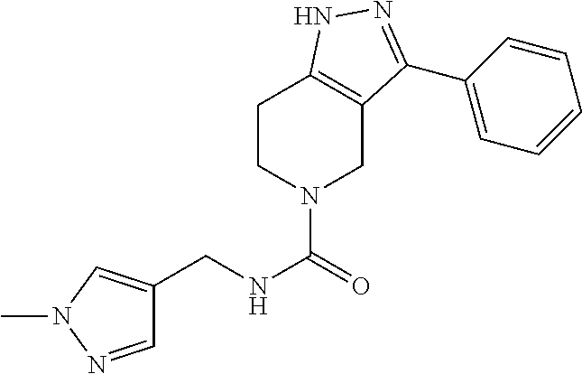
C1CN(C(=O)NCC2=CN(C)N=C2)CC2=C1NN=C2C1=CC=CC=C1
